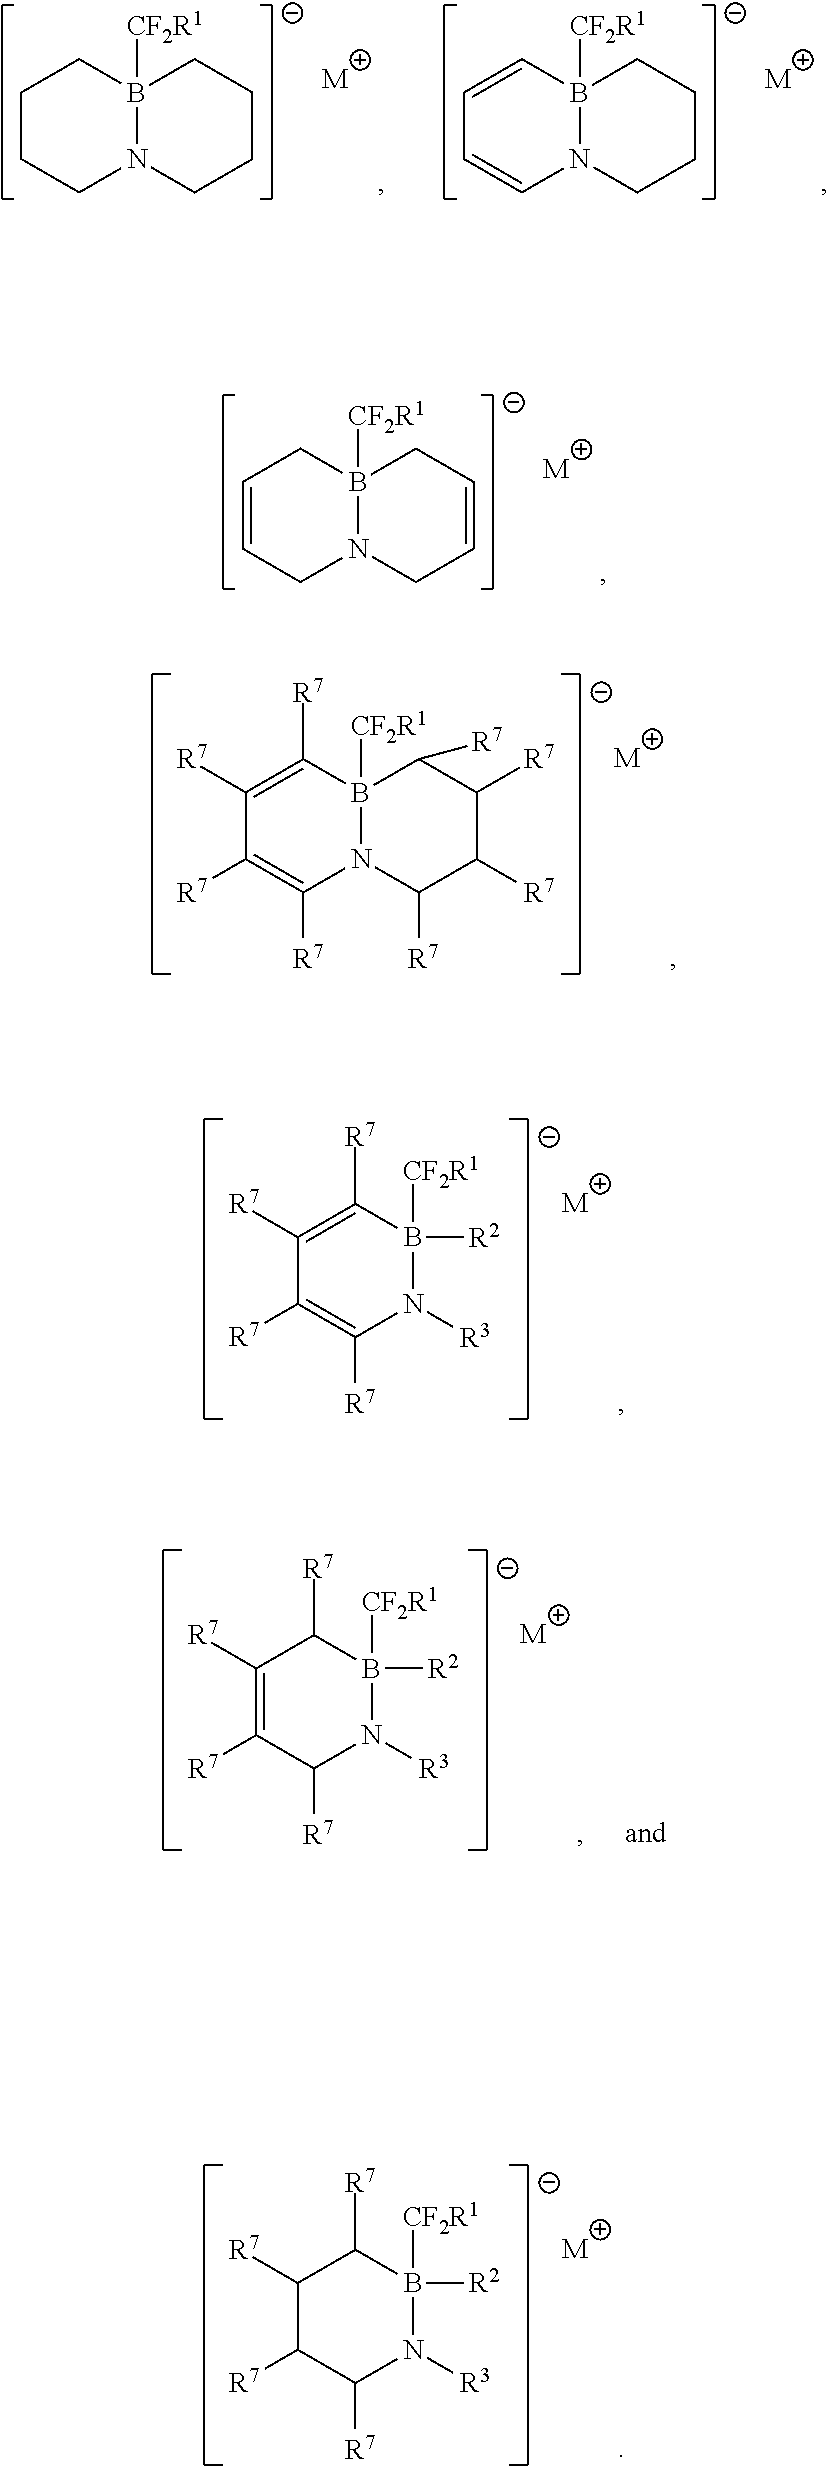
C1=CCN2B([CF2R1])(C1)CC=CC2.[M].C1CCN2B([CF2R1])(C1)CCCC2.[M].C1=CB2([CF2R1])N(C=C1)CCCC2.[M].C1([R7])=C([R7])B2([CF2R1])N(C([R7])=C1[R7])C([R7])C([R7])C([R7])C2[R7].[M].C1([R7])=C([R7])B([R2])([CF2R1])N([R3])C([R7])=C1[R7].[M].C1([R7])C([R7])C([R7])N([R3])B([R2])([CF2R1])C1[R7].[M].C1([R7])=C([R7])C([R7])N([R3])B([R2])([CF2R1])C1[R7].[M]
